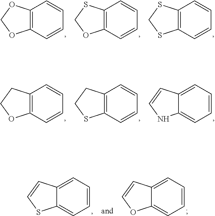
C12=C(C=CC=C1)OCO2.C12=C(C=CC=C1)OCS2.C12=C(C=CC=C1)SCS2.C12=C(C=CC=C1)OCC2.C12=C(C=CC=C1)SCC2.C12=CC=CC=C1NC=C2.C12=CC=CC=C1SC=C2.C12=CC=CC=C1OC=C2
